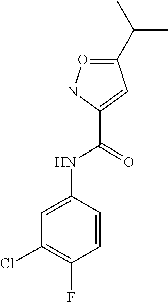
C1=CC(NC(C2=CC(C(C)C)=ON2)=O)=CC(Cl)=C1F
